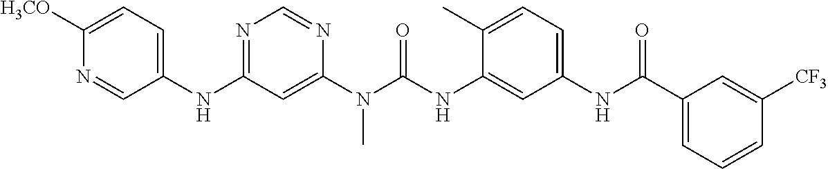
C1(NC2=NC=NC(N(C(NC3=CC(NC(C4=CC=CC([CF3])=C4)=O)=CC=C3C)=O)C)=C2)=CC=C([H3CO])N=C1
